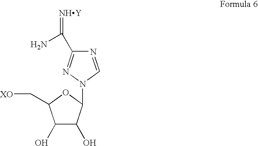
N1=CN(C2C(O)C(O)C(C[XO])O2)N=C1C(N)=[NHY]
